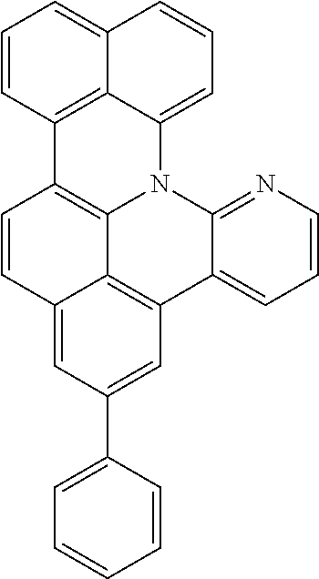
C1=CC=C2C3=C(C=CC=C13)C1=C3N2C2=NC=CC=C2C2=C3C(=CC(C3=CC=CC=C3)=C2)C=C1
